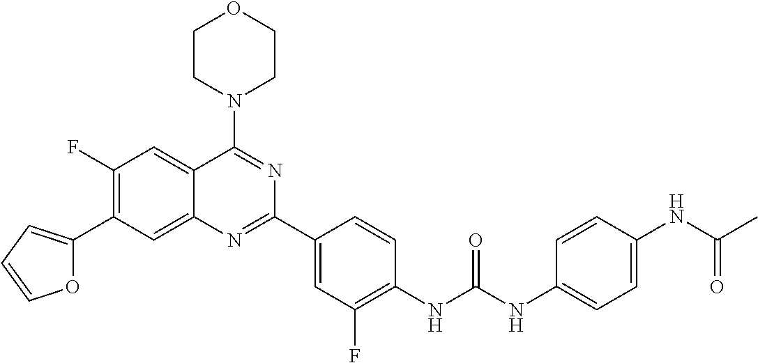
C1(F)=C(C2=CC=CO2)C=C2C(=C1)C(N1CCOCC1)=NC(C1=CC(F)=C(NC(NC3=CC=C(NC(C)=O)C=C3)=O)C=C1)=N2
